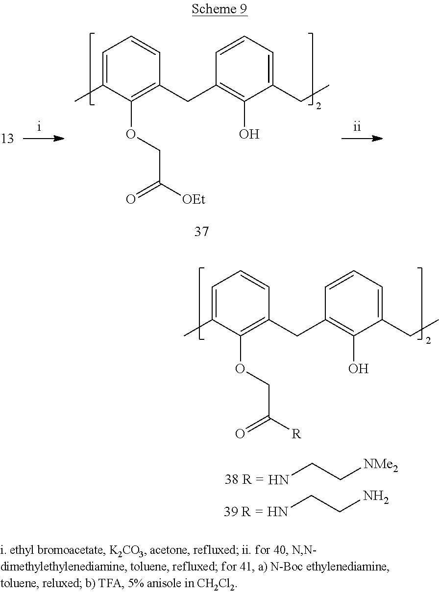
C1=C(C)C(OCC([OEt])=O)=C(CC2=C(O)C(CC)=CC=C2)C=C1.C1=C(C)C(OCC([R])=O)=C(CC2=C(O)C(CC)=CC=C2)C=C1.NCC[NMe2].NCCN
